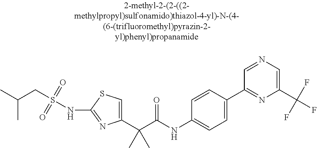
C1(C(C(NC2=CC=C(C3=NC(C(F)(F)F)=CN=C3)C=C2)=O)(C)C)=CSC(NS(CC(C)C)(=O)=O)=N1
